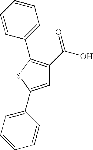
C1=C(C2=CC=CC=C2)SC(C2=CC=CC=C2)=C1C(O)=O
